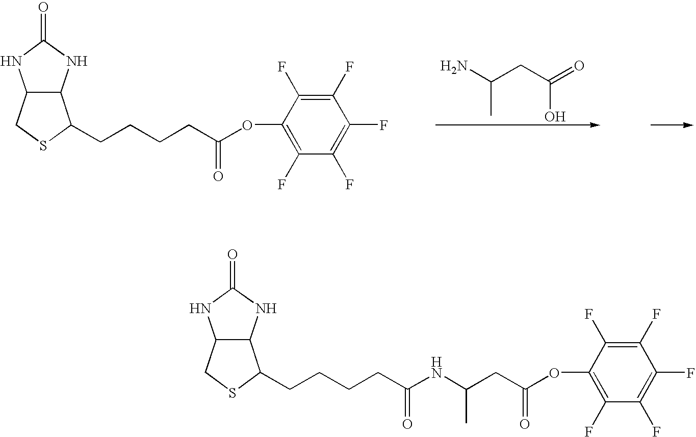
NC(CC(=O)O)C.C12C(NC(=O)N1)C(CCCCC(OC1=C(F)C(F)=C(F)C(F)=C1F)=O)SC2.C12C(NC(=O)N1)C(CCCCC(NC(CC(OC1=C(F)C(F)=C(F)C(F)=C1F)=O)C)=O)SC2
